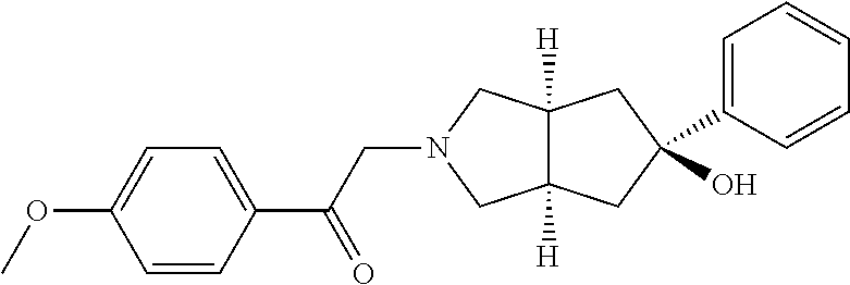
C1=CC(C(CN2CC3([H])C([H])(C2)CC(O)(C2=CC=CC=C2)C3)=O)=CC=C1OC
